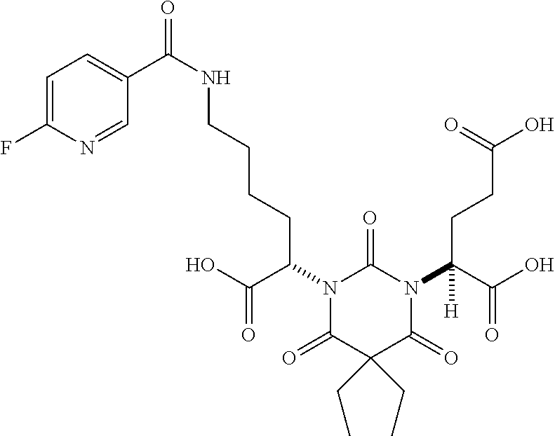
FC1=CC=C(C(NCCCCC(N2C(=O)N(C(C(O)=O)([H])CCC(O)=O)C(=O)C(CC)(CC)C2=O)C(O)=O)=O)C=N1
